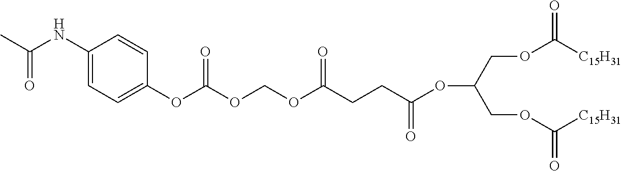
C(OCOC(CCC(OC(COC(=O)[C15H31])COC(=O)[C15H31])=O)=O)(OC1=CC=C(NC(C)=O)C=C1)=O
